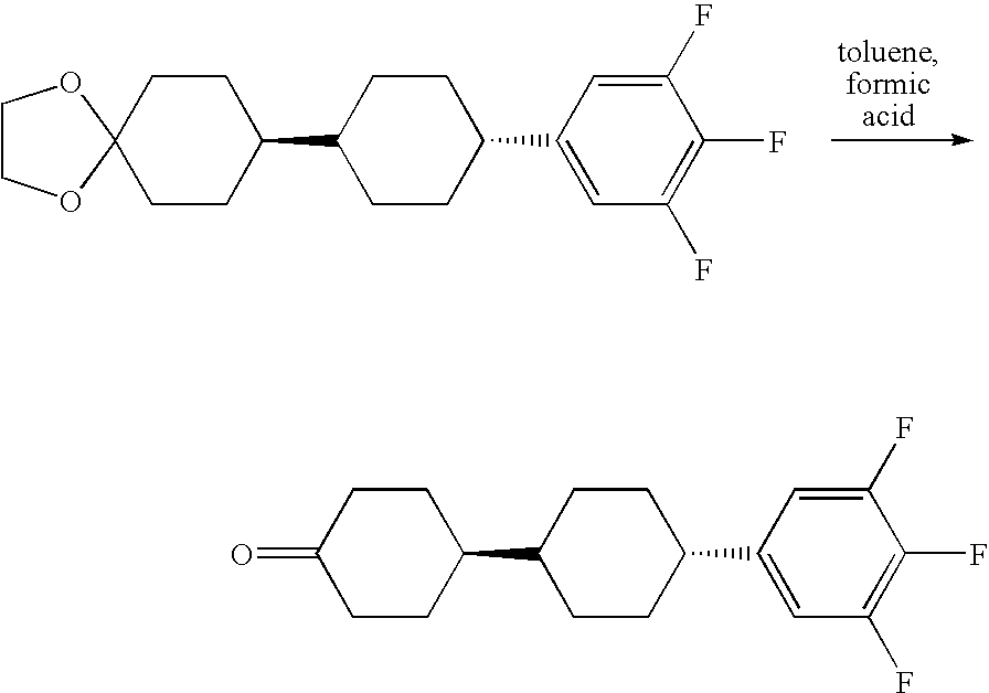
C1CC2(CCC1C1CCC(C3=CC(F)=C(F)C(F)=C3)CC1)OCCO2.C1CC(=O)CCC1C1CCC(C2=CC(F)=C(F)C(F)=C2)CC1
